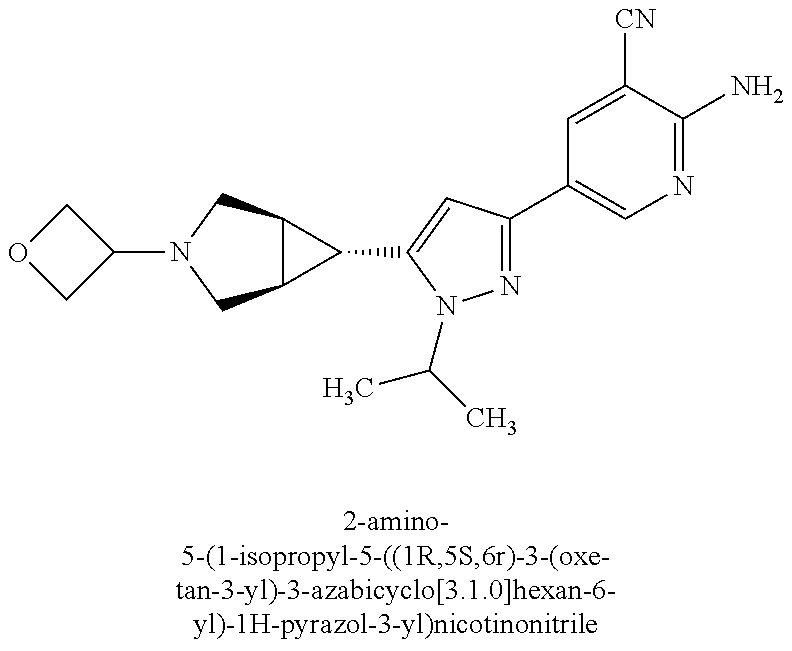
C12C(CN(C3COC3)C1)C2C1=CC(C2=CN=C(N)C([CN])=C2)=NN1C(C)C
